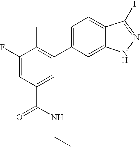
C1=C(C2=C(C)C(F)=CC(C(NCC)=O)=C2)C=C2C(=C1)C(I)=NN2
